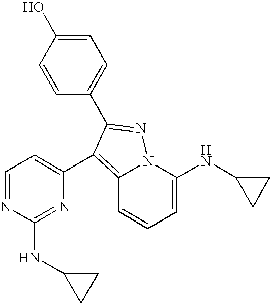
C1=C(NC2CC2)N2C(=C(C3=CC=NC(NC4CC4)=N3)C(C3=CC=C(O)C=C3)=N2)C=C1
